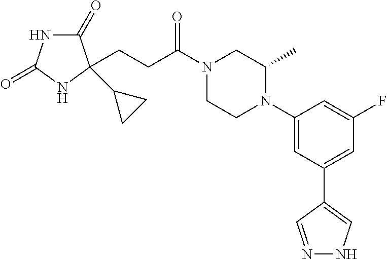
C1(=O)NC(=O)NC1(C1CC1)CCC(N1CCN(C2=CC(C3=CNN=C3)=CC(F)=C2)C(C)C1)=O
